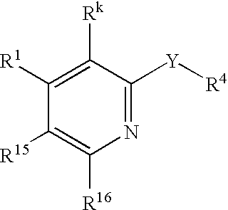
C1([R1])=C([Rk])C([Y][R4])=NC([R16])=C1[R15]
